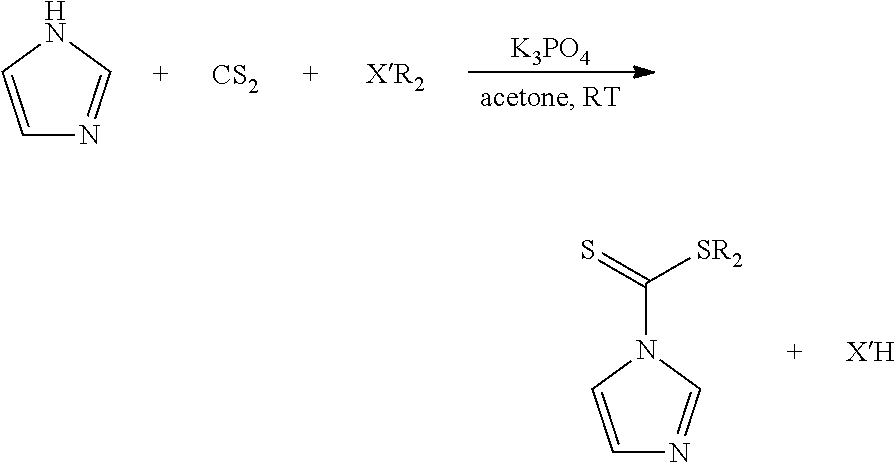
[K3PO4].C1=CNC=N1.[CS2].C1=CN(C([SR2])=S)C=N1
